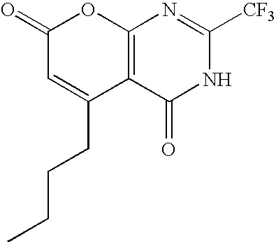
C12=C(C(=O)NC([CF3])=N1)C(CCCC)=CC(=O)O2
